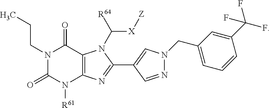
N1(CCC)C(=O)N([R61])C2=C(C1=O)N(C([X][Z])[R64])C(C1=CN(CC3=CC=CC(C(F)(F)F)=C3)N=C1)=N2
